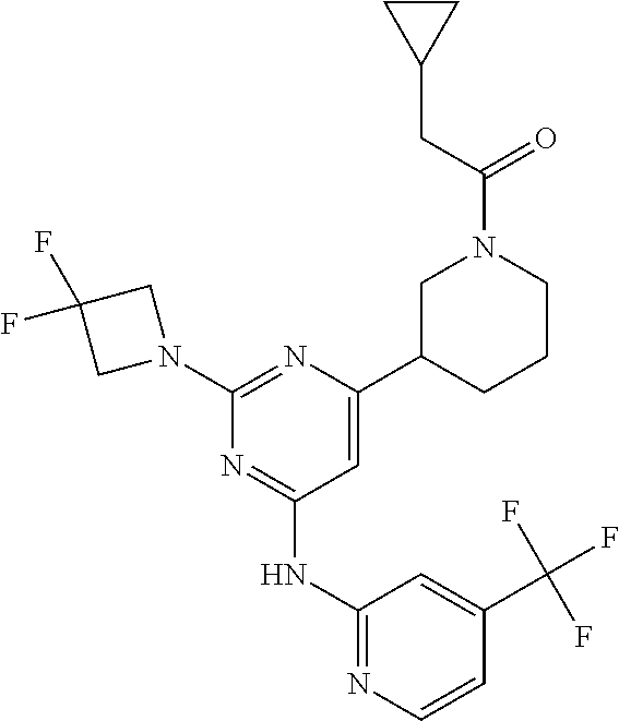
N1=C(NC2=NC=CC(C(F)(F)F)=C2)C=C(C2CN(C(CC3CC3)=O)CCC2)N=C1N1CC(F)(F)C1
